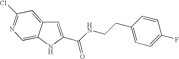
C(C1=CC2=CC(Cl)=NC=C2N1)(NCCC1=CC=C(F)C=C1)=O
